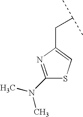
C1(N(C)C)=NC(CC(C)C)=CS1
